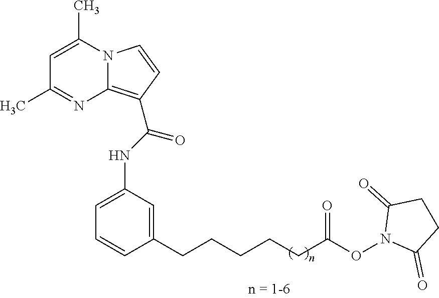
N12C(=C(C(NC3=CC=CC(CCCCCC(ON4C(=O)CCC4=O)=O)=C3)=O)C=C1)N=C(C)C=C2C
